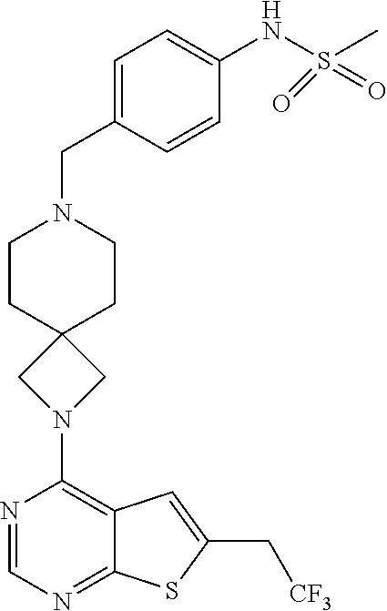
C1(N2CC3(C2)CCN(CC2=CC=C(NS(C)(=O)=O)C=C2)CC3)=C2C(=NC=N1)SC(C[CF3])=C2
